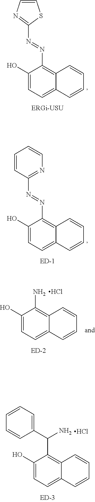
C1=CN=C(N=NC2=C3C(=CC=C2O)C=CC=C3)S1.C1(N=NC2=C3C(=CC=C2O)C=CC=C3)=NC=CC=C1.C(C1=C2C(=CC=C1O)C=CC=C2)(N)C1=CC=CC=C1.Cl.NC1=C2C(=CC=C1O)C=CC=C2.Cl
